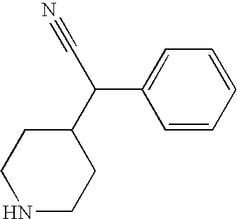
C1=CC=CC=C1C(C1CCNCC1)C#N
